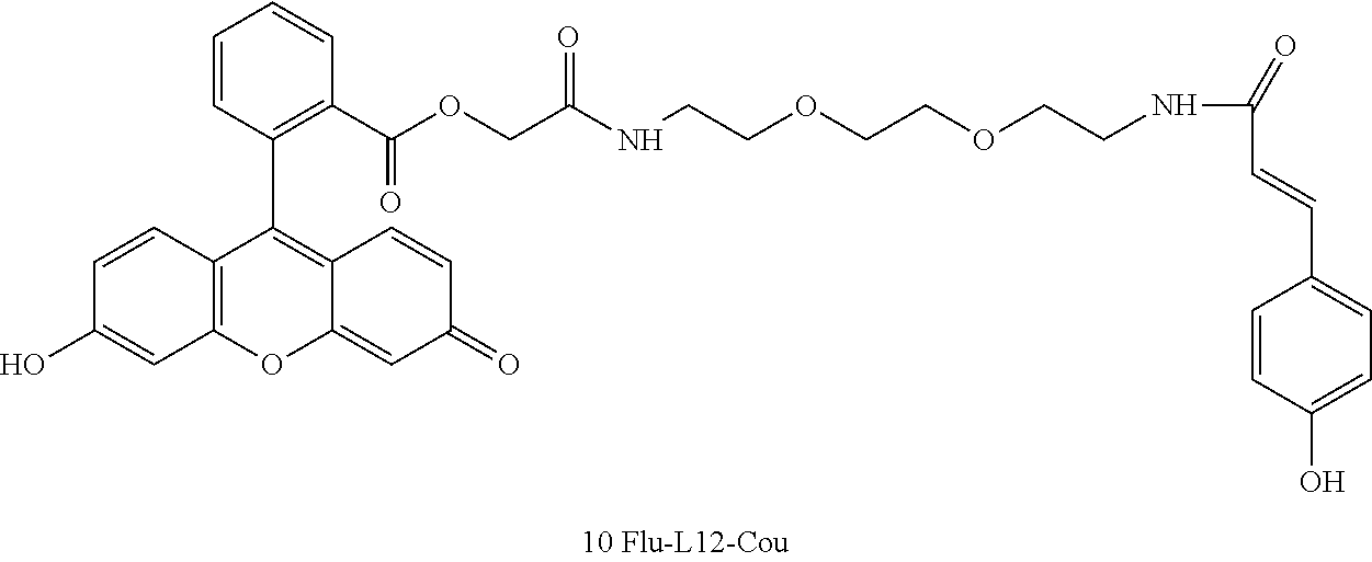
C12=C(C=CC(O)=C1)C(C1=C(C(OCC(=O)NCCOCCOCCNC(C=CC3=CC=C(O)C=C3)=O)=O)C=CC=C1)=C1C(=CC(=O)C=C1)O2
